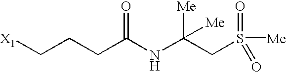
[X1]CCCC(NC(CS(=O)([Me])=O)([Me])[Me])=O
